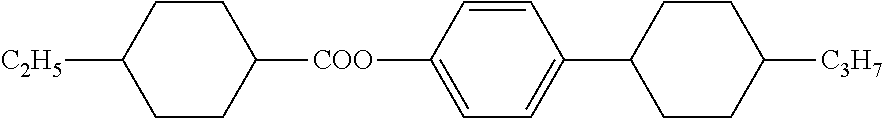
[C2H5]C1CCC([COO]C2=CC=C(C3CCC([C3H7])CC3)C=C2)CC1
